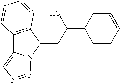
C12=C(C(CC(C3CC=CCC3)O)N3C1=CN=N3)C=CC=C2
